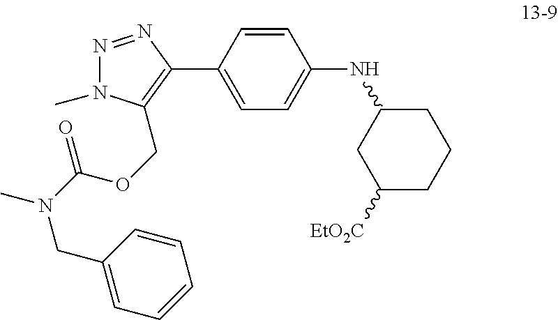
N1=NC(C2=CC=C(NC3CC([EtO2C])CCC3)C=C2)=C(COC(N(CC2=CC=CC=C2)C)=O)N1C
